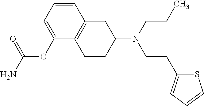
C12=C(CC(N(CCC)CCC3=CC=CS3)CC1)C=CC=C2OC(=O)N
